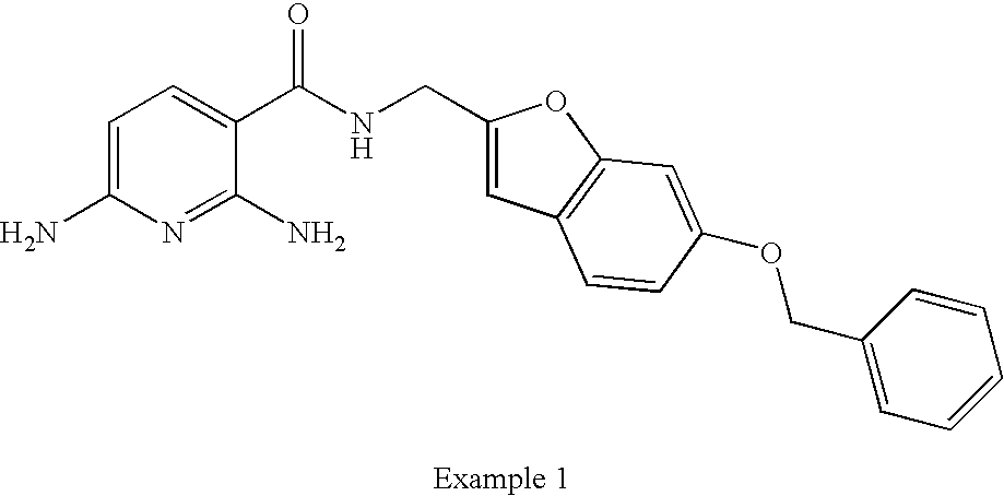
C1=C(N)N=C(N)C(C(NCC2=CC3=C(O2)C=C(OCC2=CC=CC=C2)C=C3)=O)=C1
